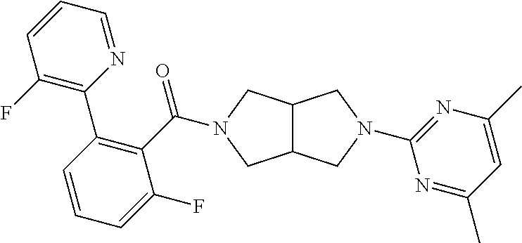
C12C(CN(C(C3=C(C4=C(F)C=CC=N4)C=CC=C3F)=O)C1)CN(C1=NC(C)=CC(C)=N1)C2
